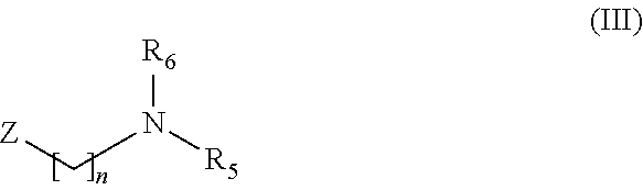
[Z]CN([R5])[R6]
